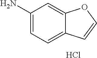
C1(N)=CC=C2C(=C1)OC=C2.Cl
